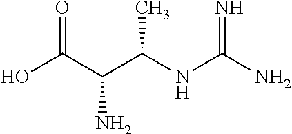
OC(C(C(NC(=N)N)C)N)=O
